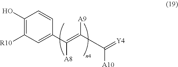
C1(C(=C(C([A10])=[Y4])[A9])[A8])=CC([R10])=C(O)C=C1
